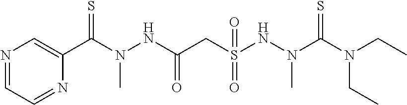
N1=CC=NC=C1C(N(NC(CS(NN(C(N(CC)CC)=S)C)(=O)=O)=O)C)=S
